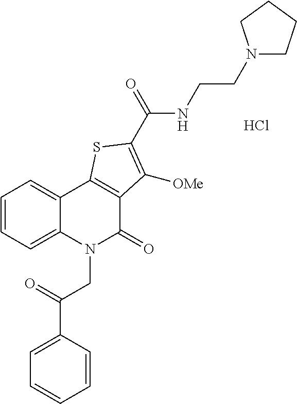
C(CNC(C1=C([OMe])C2=C(C3=CC=CC=C3N(CC(C3=CC=CC=C3)=O)C2=O)S1)=O)N1CCCC1.Cl
